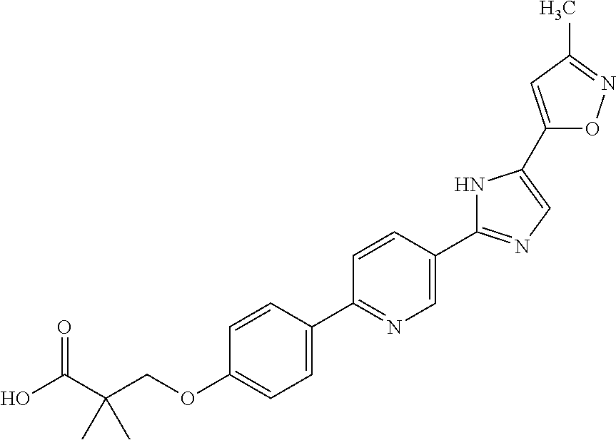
OC(C(COC1=CC=C(C2=NC=C(C3=NC=C(C4=CC(C)=NO4)N3)C=C2)C=C1)(C)C)=O
